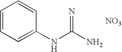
C1=CC=C(NC(N)=N)C=C1.[NO3]
